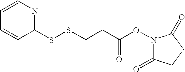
S(CCC(ON1C(=O)CCC1=O)=O)SC1=NC=CC=C1
